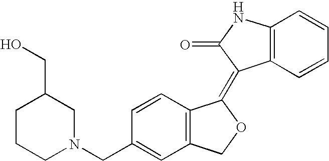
C1=CC(CN2CC(CO)CCC2)=CC2=C1C(=C1C3=C(C=CC=C3)NC1=O)OC2
